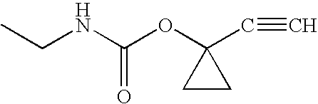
CCNC(OC1(C#C)CC1)=O
